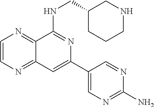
C1=CN=C2C(=N1)C(NCC1CNCCC1)=NC(C1=CN=C(N)N=C1)=C2
